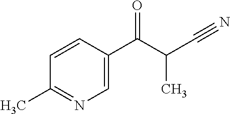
C1=CC(C(C(C#N)C)=O)=CN=C1C
